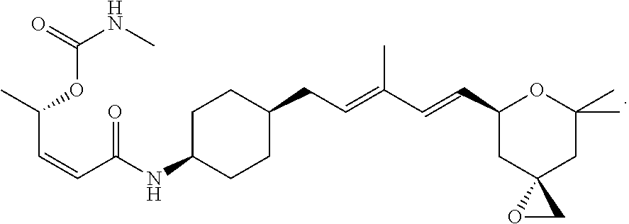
C1C(NC(C=CC(C)OC(NC)=O)=O)CCC(CC=C(C=CC2CC3(CC(C)(C)O2)OC3)C)C1
